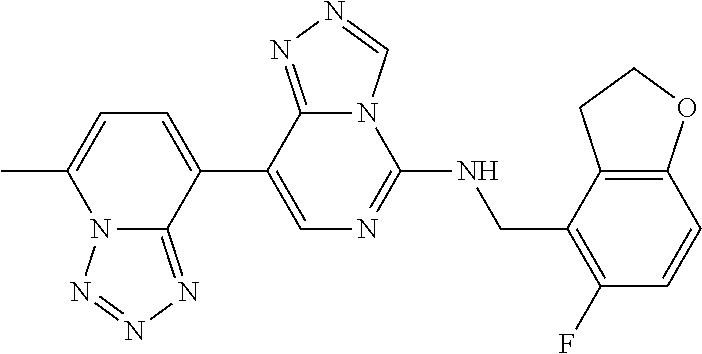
C1(C2=CC=C(C)N3C2=NN=N3)=CN=C(NCC2=C(F)C=CC3=C2CCO3)N2C1=NN=C2
